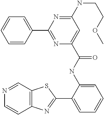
N1=CC2=C(C=C1)N=C(C1=CC=CC=C1NC(=O)C1=CC(NCCOC)=NC(C3=CC=CC=C3)=N1)S2
